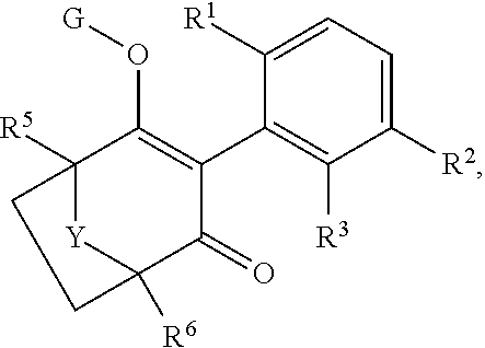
C1([R1])=CC=C([R2])C([R3])=C1C1=C(O[G])C2([R5])CCC([R6])(C1=O)[Y]2
